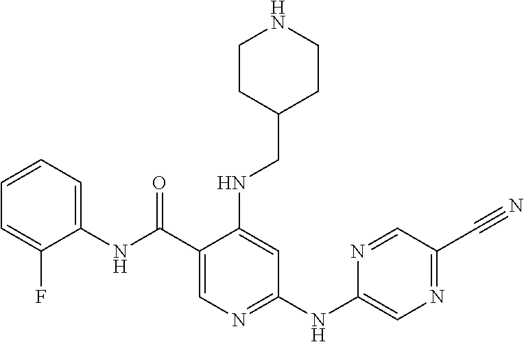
C1(C(=O)NC2=CC=CC=C2F)=CN=C(NC2=CN=C(C#N)C=N2)C=C1NCC1CCNCC1
